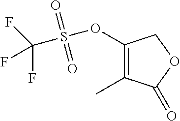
C1(OS(C(F)(F)F)(=O)=O)=C(C)C(=O)OC1
